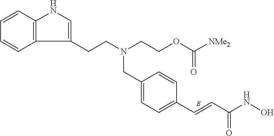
C12=C(C=CC=C1)NC=C2CCN(CCOC(=O)[NMe2])CC1=CC=C(C=CC(NO)=O)C=C1
